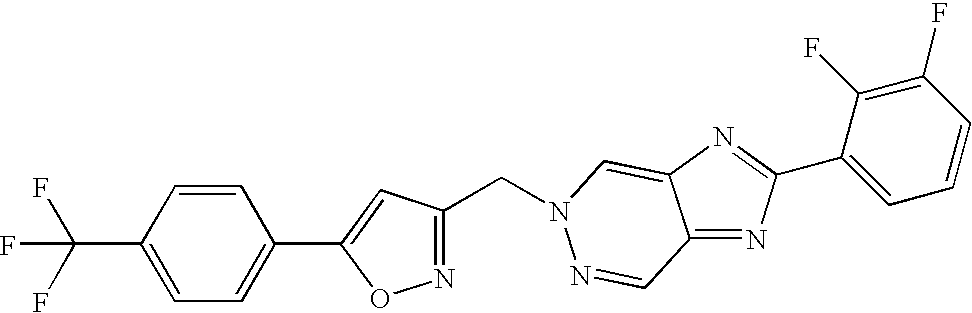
C(C1=NOC(C2=CC=C(C(F)(F)F)C=C2)=C1)N1C=C2C(=NC(C3=CC=CC(F)=C3F)=N2)C=N1
